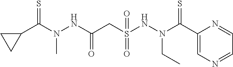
C1(C(N(NC(CS(NN(CC)C(C2=CN=CC=N2)=S)(=O)=O)=O)C)=S)CC1
